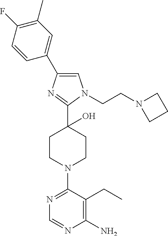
C1(F)=C(C)C=C(C2=CN(CCN3CCC3)C(C3(O)CCN(C4=NC=NC(N)=C4CC)CC3)=N2)C=C1
